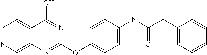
C1=NC=C2C(=C1)C(O)=NC(OC1=CC=C(N(C(=O)CC3=CC=CC=C3)C)C=C1)=N2
